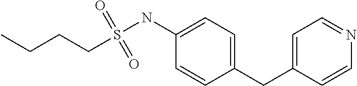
CCCCS(NC1=CC=C(CC2=CC=NC=C2)C=C1)(=O)=O
